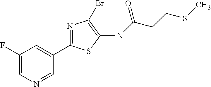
C1(C2=NC(Br)=C(NC(CCSC)=O)S2)=CC(F)=CN=C1
